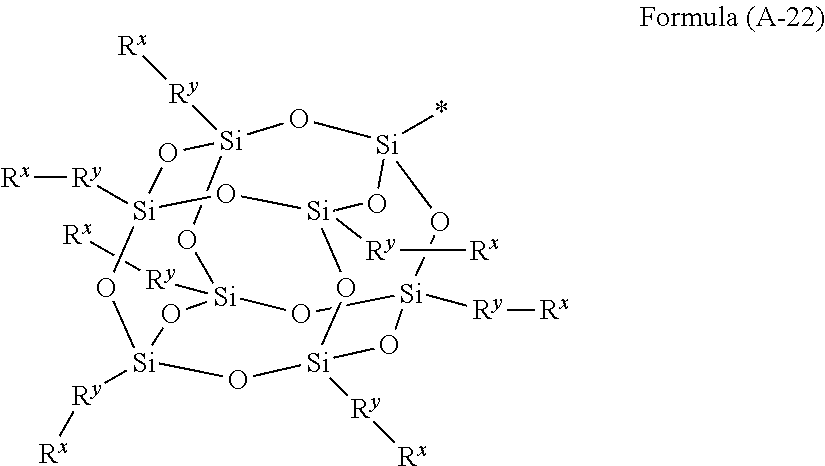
[Si]12([Ry][Rx])O[Si]3([Ry][Rx])O[Si]4([Ry][Rx])O[Si]([Ry][Rx])(O1)O[Si]1(*)O[Si]([Ry][Rx])(O2)O[Si]([Ry][Rx])(O3)O[Si]([Ry][Rx])(O4)O1
